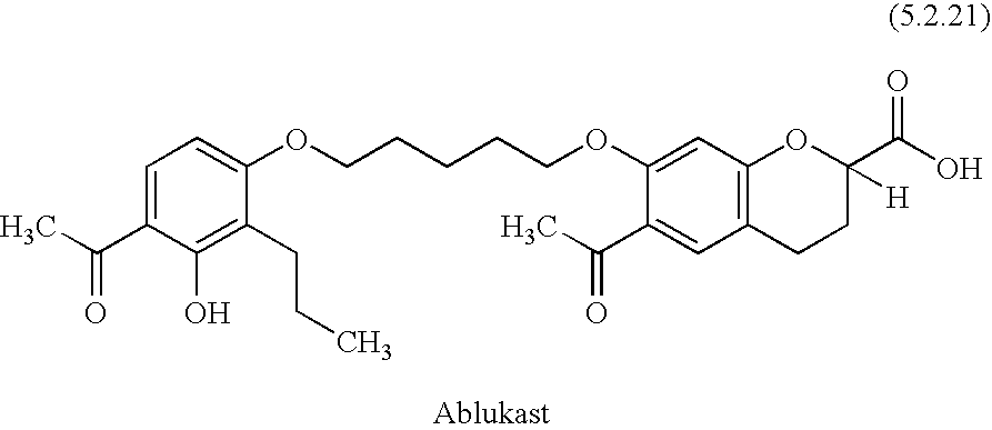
CC(C1=CC=C(OCCCCCOC2=CC3=C(C=C2C(C)=O)CCC(C(O)=O)([H])O3)C(CCC)=C1O)=O
